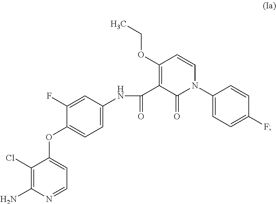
C1(Cl)=C(N)N=CC=C1OC1=CC=C(NC(=O)C2=C(OCC)C=CN(C3=CC=C(F)C=C3)C2=O)C=C1F
